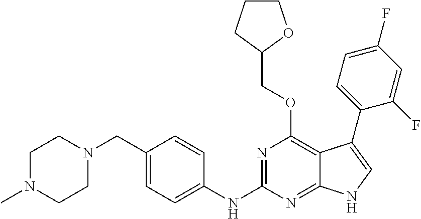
C1N(C)CCN(CC2=CC=C(NC3=NC(OCC4OCCC4)=C4C(=N3)NC=C4C3=CC=C(F)C=C3F)C=C2)C1
